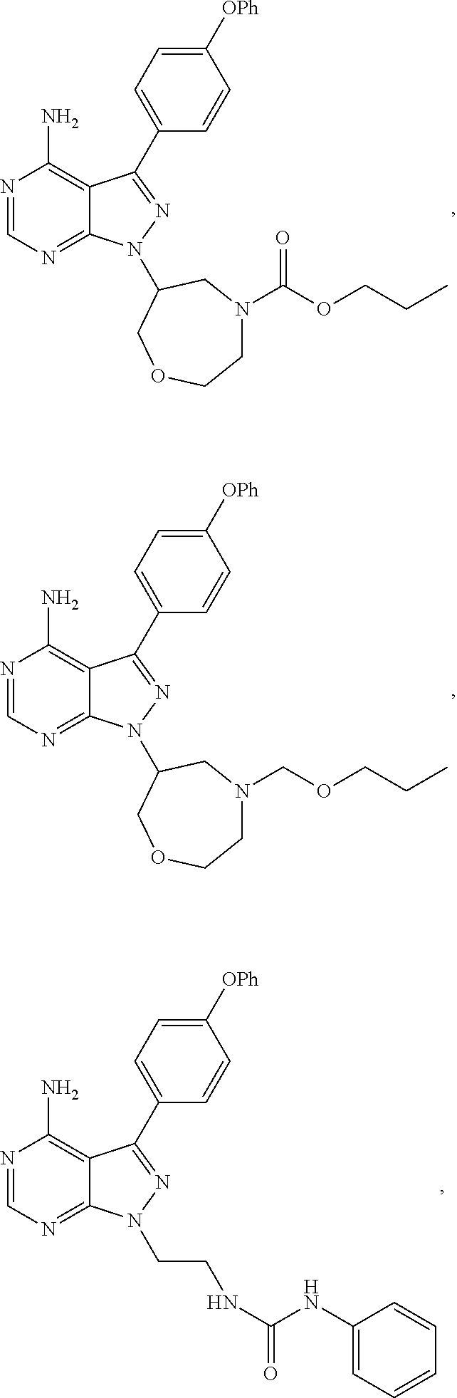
N1=CN=C2C(=C1N)C(C1=CC=C([OPh])C=C1)=NN2C1CN(C(=O)OCCC)CCOC1.N1=CN=C2C(=C1N)C(C1=CC=C([OPh])C=C1)=NN2C1CN(COCCC)CCOC1.N1=CN=C2C(=C1N)C(C1=CC=C([OPh])C=C1)=NN2CCNC(=O)NC1=CC=CC=C1
